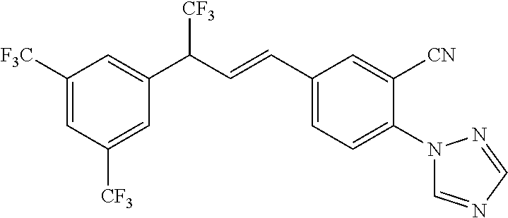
C1([F3C])=CC([CF3])=CC(C([CF3])C=CC2=CC=C(N3C=NC=N3)C([CN])=C2)=C1
